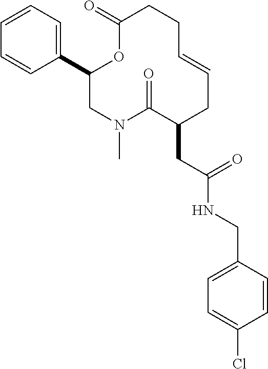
C1(C2=CC=CC=C2)CN(C)C(=O)C(CC(NCC2=CC=C(Cl)C=C2)=O)CC=CCCC(=O)O1
